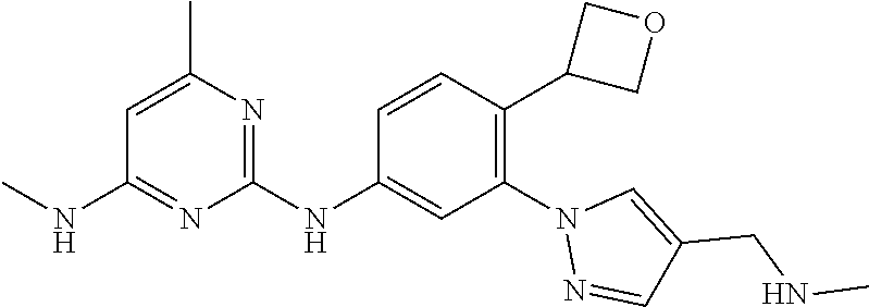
C1(NC2=CC(N3N=CC(CNC)=C3)=C(C3COC3)C=C2)=NC(C)=CC(NC)=N1
